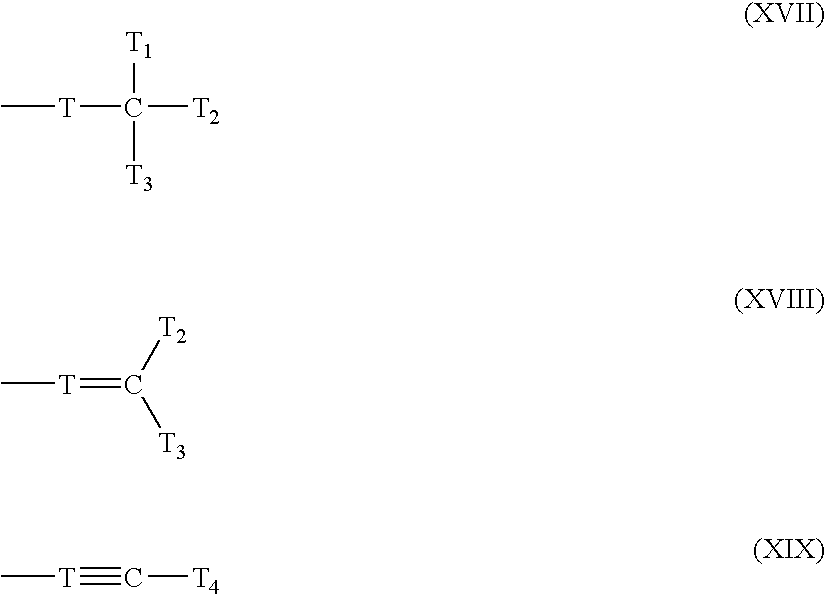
C[T]C([T2])([T1])[T3].C[T]=C([T2])[T3].C[T]#C[T4]
